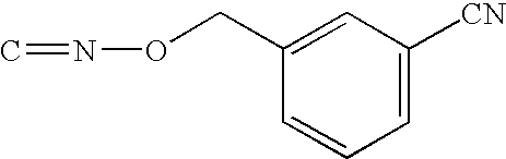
C1=CC=C([CN])C=C1CON=C
